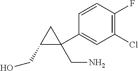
C1=CC(F)=C(Cl)C=C1C1(CN)CC1CO
